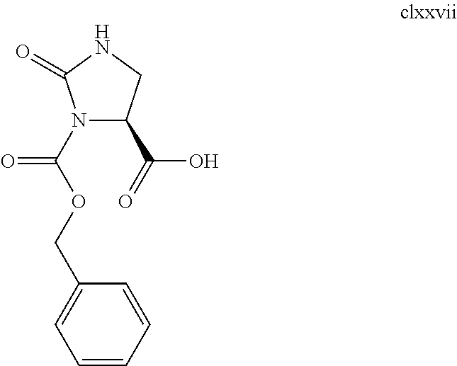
N1(C(OCC2=CC=CC=C2)=O)C(C(=O)O)CNC1=O
